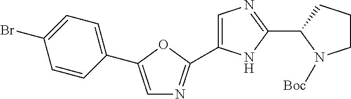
C1=CC(C2=CN=C(C3=CN=C(C4N([Boc])CCC4)N3)O2)=CC=C1Br
